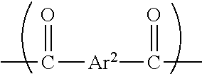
CC([Ar2]C(C)=O)=O
